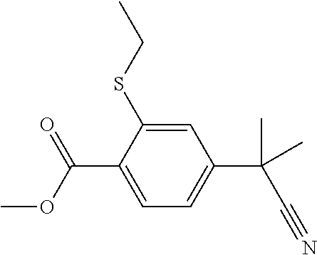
C1=C(SCC)C(C(OC)=O)=CC=C1C(C#N)(C)C
